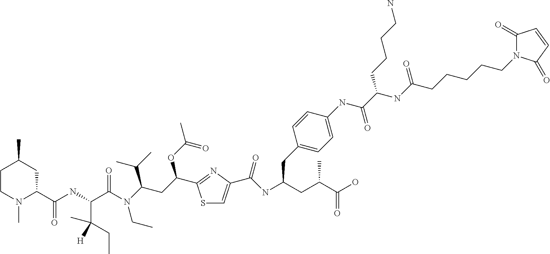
C1CN(C)C(C(NC(C(N(C(CC(OC(C)=O)C2=NC(C(NC(CC(C(O)=O)C)CC3=CC=C(NC(C(NC(CCCCCN4C(=O)C=CC4=O)=O)CCCCN)=O)C=C3)=O)=CS2)C(C)C)CC)=O)C(CC)([H])C)=O)CC1C
